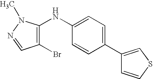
C1(C2=CC=C(NC3=C(Br)C=NN3C)C=C2)=CSC=C1
